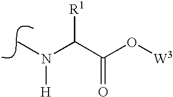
N(C)(C(C(O[W3])=O)[R1])[H]
